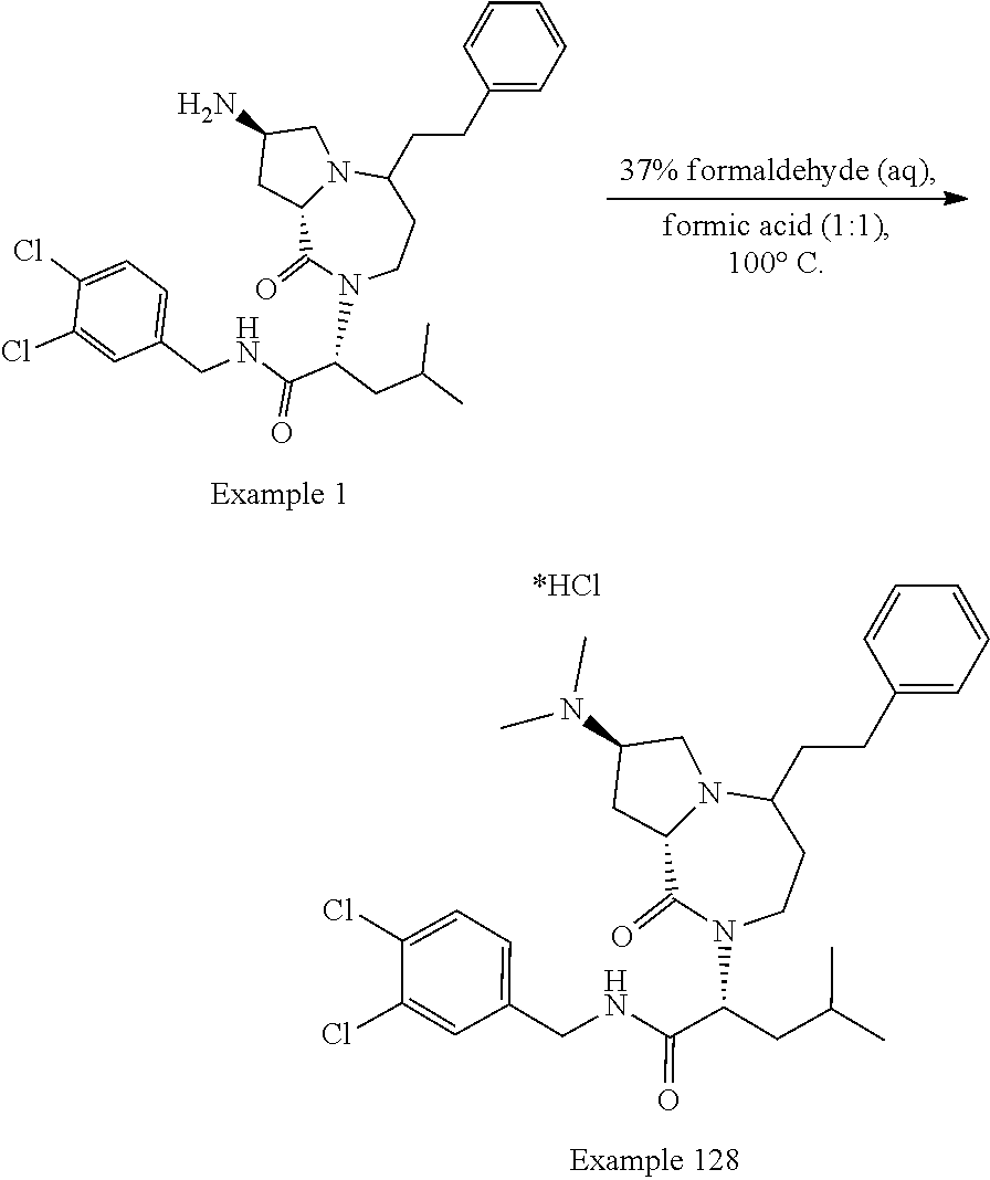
C1(Cl)=CC=C(CNC(C(CC(C)C)N2C(=O)C3N(C(CCC4=CC=CC=C4)CC2)CC(N)C3)=O)C=C1Cl.C1(Cl)=CC=C(CNC(C(CC(C)C)N2C(=O)C3N(C(CCC4=CC=CC=C4)CC2)CC(N(C)C)C3)=O)C=C1Cl
